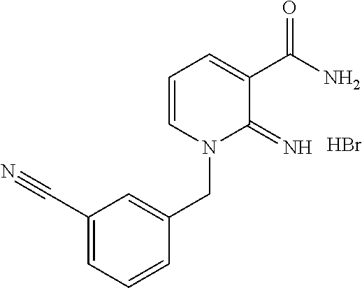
C1=CN(CC2=CC(C#N)=CC=C2)C(=N)C(C(N)=O)=C1.Br
